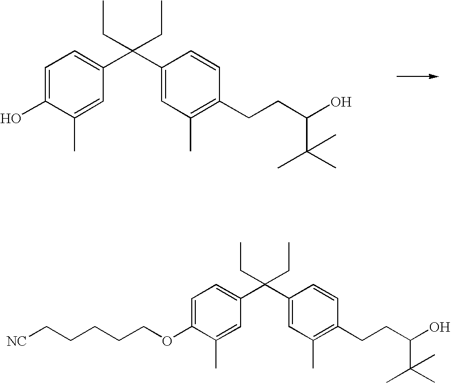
C1=C(O)C(C)=CC(C(C2=CC(C)=C(CCC(C(C)(C)C)O)C=C2)(CC)CC)=C1.C1=C(OCCCCC[NC])C(C)=CC(C(C2=CC(C)=C(CCC(C(C)(C)C)O)C=C2)(CC)CC)=C1
